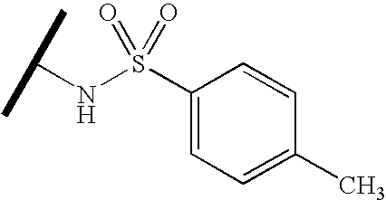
N(S(C1=CC=C(C)C=C1)(=O)=O)C(C)C
